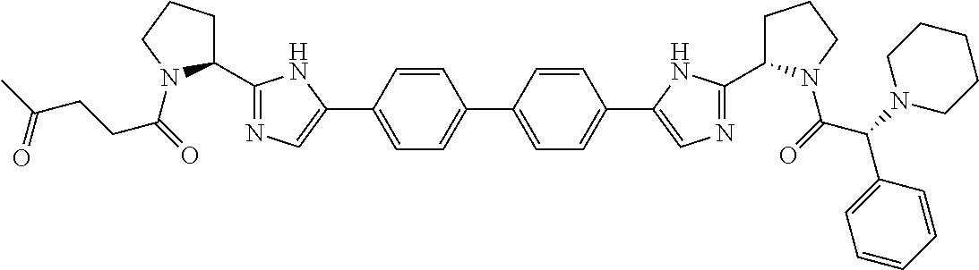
C1=CC(C2=CN=C(C3CCCN3C(CCC(=O)C)=O)N2)=CC=C1C1=CC=C(C2=CN=C(C3CCCN3C(C(C3=CC=CC=C3)N3CCCCC3)=O)N2)C=C1
